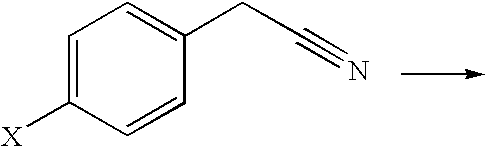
C1=C([X])C=CC(CC#N)=C1
